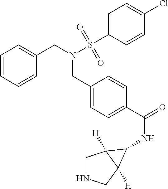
C1=CC=CC(CN(CC2=CC=C(C(NC3C4([H])CNCC43[H])=O)C=C2)S(C2=CC=C(Cl)C=C2)(=O)=O)=C1
